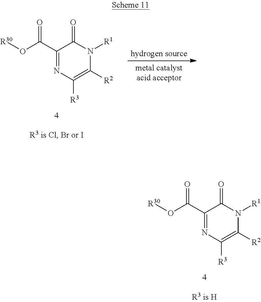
O(C(C1=NC([R3])=C([R2])N([R1])C1=O)=O)[R30].O(C(C1=NC([R3])=C([R2])N([R1])C1=O)=O)[R30]
